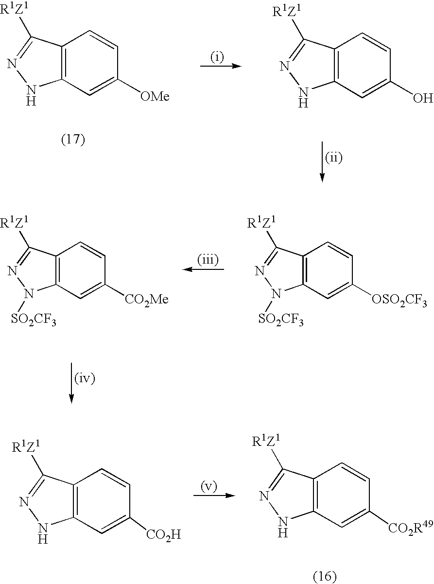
C12=C(C=C([OMe])C=C1)NN=C2[R1Z1].C12=C(C=C(O)C=C1)NN=C2[R1Z1].C12=C(C=C([CO2Me])C=C1)N([SO2CF3])N=C2[R1Z1].C12=C(C=C([OSO2CF3])C=C1)N([SO2CF3])N=C2[R1Z1].C12=C(C=C([CO2H])C=C1)NN=C2[R1Z1].C12=C(C=C([CO2R49])C=C1)NN=C2[R1Z1]
